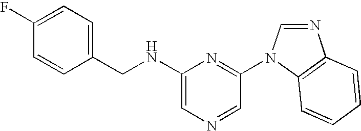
C1=CC(CNC2=CN=CC(N3C4=C(N=C3)C=CC=C4)=N2)=CC=C1F
